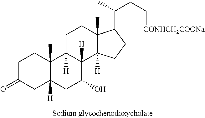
C1C(=O)CC2([H])C(C)(C1)C1([H])C([H])(C(O)C2)C2([H])C(C)(CC1)C(C(CC[CONHCH2COONa])C)CC2
